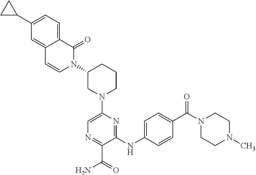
C1(NC2=CC=C(C(N3CCN(C)CC3)=O)C=C2)=NC(N2CCCC(N3C(=O)C4=CC=C(C5CC5)C=C4C=C3)C2)=CN=C1C(=O)N
